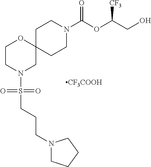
C12(CCN(C(OC(CO)[CF3])=O)CC1)OCCN(S(CCCN1CCCC1)(=O)=O)C2.[CF3COOH]
